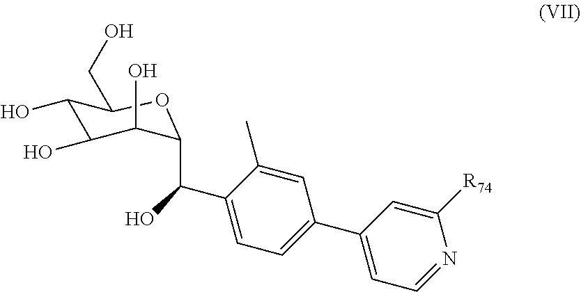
C1(O)C(O)C(O)C(C(C2=CC=C(C3=CC=NC([R74])=C3)C=C2C)O)OC1CO
